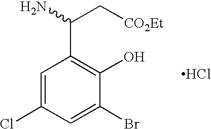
C1=C(Cl)C=C(Br)C(O)=C1C(N)C[CO2Et].Cl
